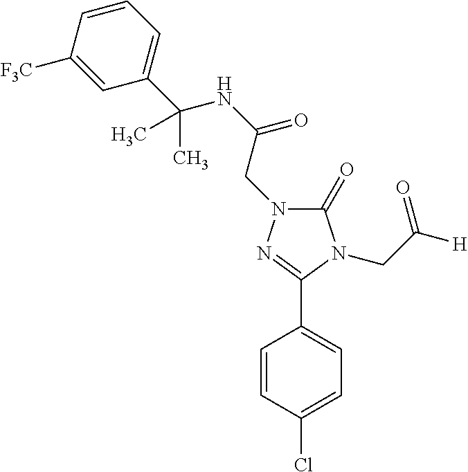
C1(Cl)=CC=C(C2=NN(CC(NC(C)(C3=CC=CC([F3C])=C3)C)=O)C(=O)N2CC([H])=O)C=C1
